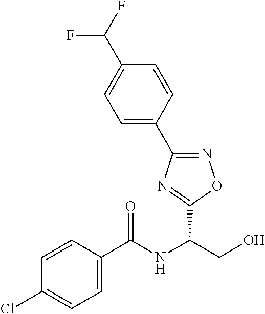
C1(C2=NOC(C(NC(C3=CC=C(Cl)C=C3)=O)CO)=N2)=CC=C(C(F)F)C=C1
